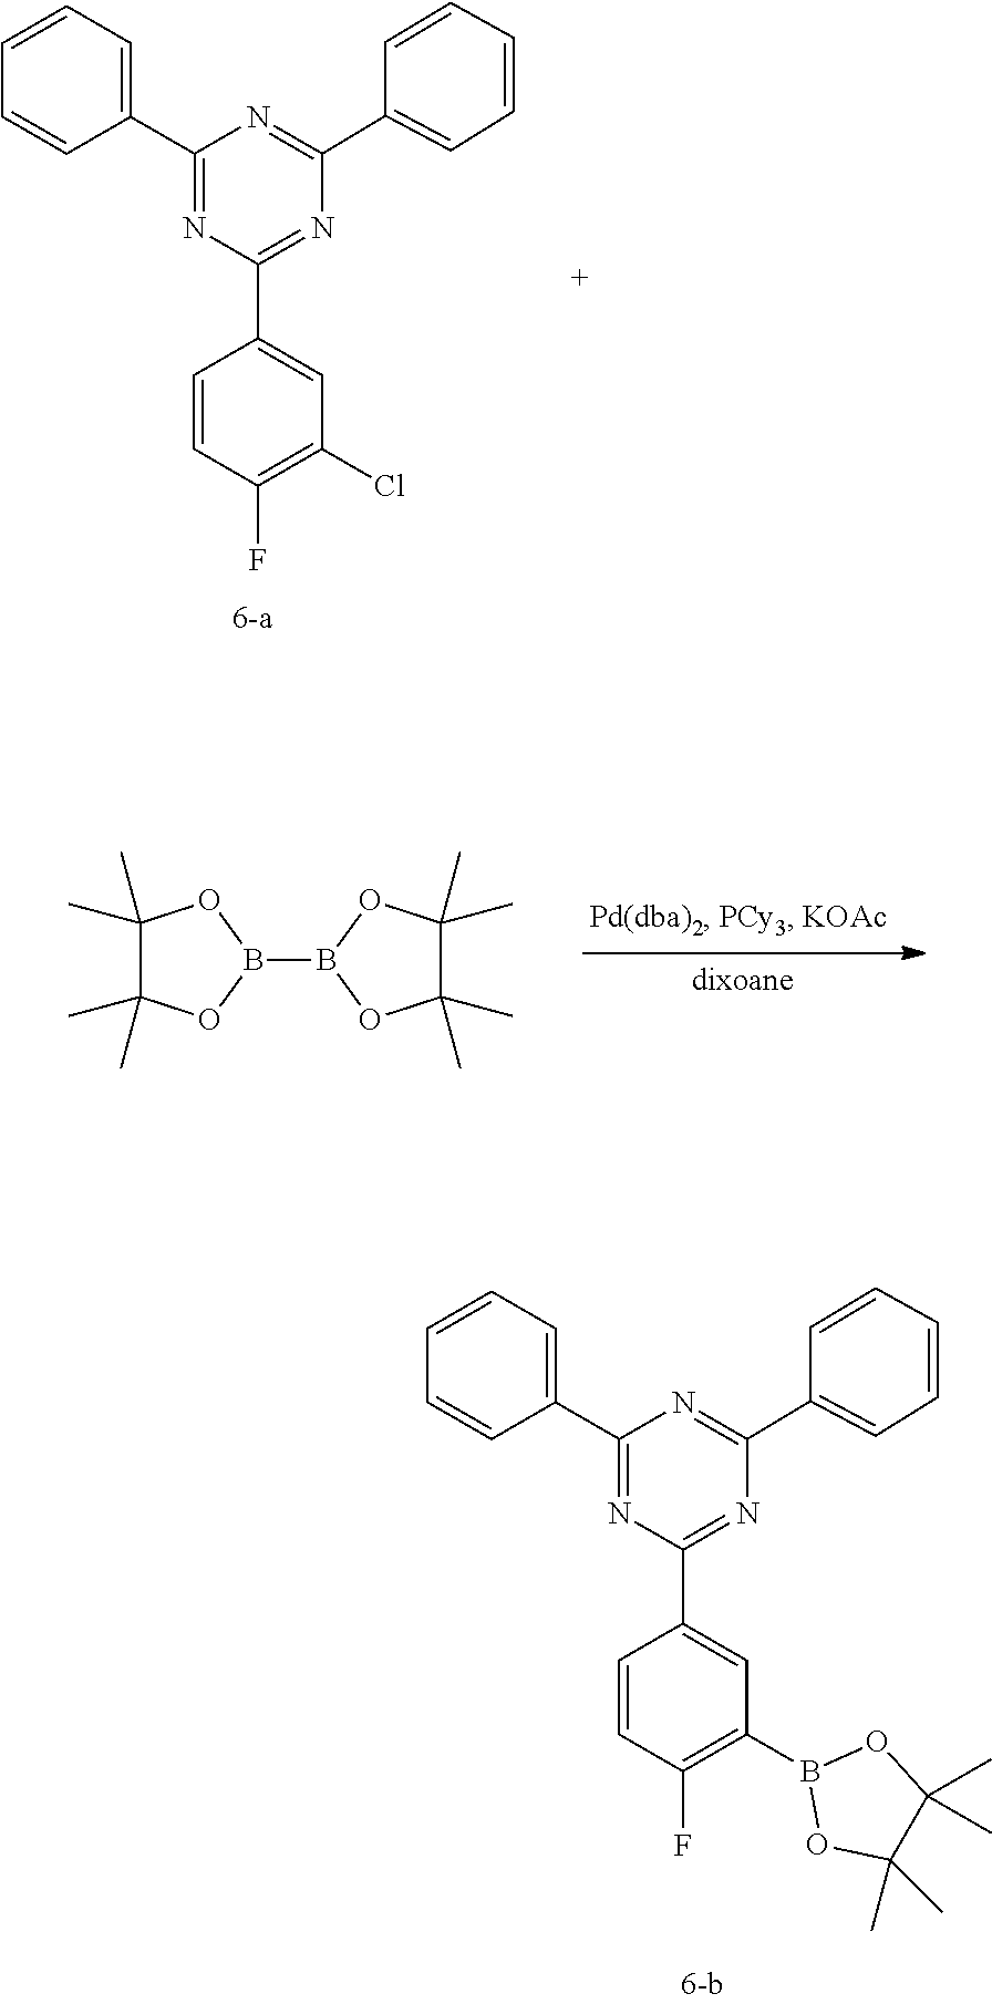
C1=CC=C(C2=NC(C3=CC(Cl)=C(F)C=C3)=NC(C3=CC=CC=C3)=N2)C=C1.B1(B2OC(C)(C)C(C)(C)O2)OC(C)(C)C(C)(C)O1.C1=CC=C(C2=NC(C3=CC(B4OC(C)(C)C(C)(C)O4)=C(F)C=C3)=NC(C3=CC=CC=C3)=N2)C=C1
